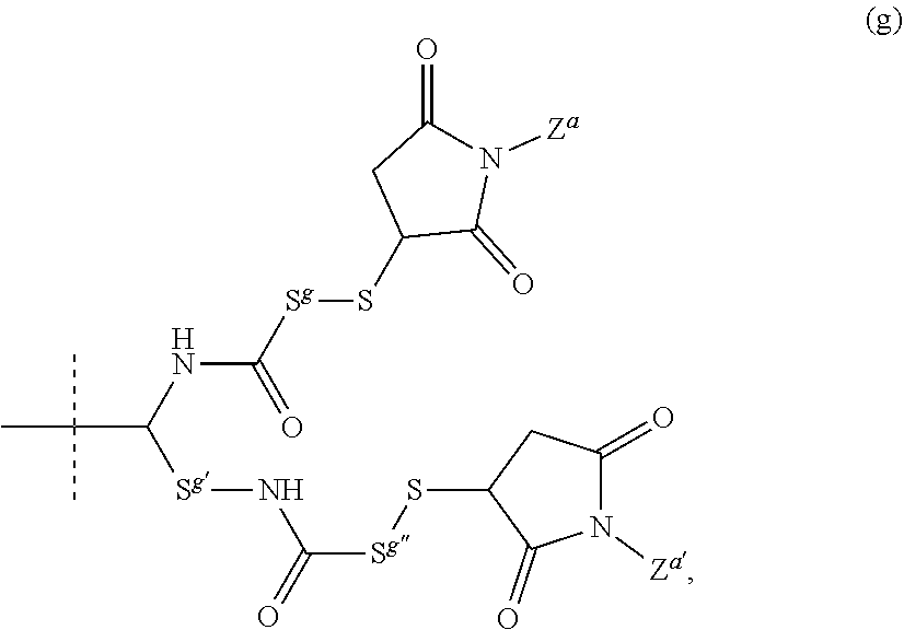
CC(C)(C)C(NC([Sg]SC1C(=O)N([Za])C(=O)C1)=O)[Sg]NC(=O)[Sg]SC1C(=O)N([Za])C(=O)C1
